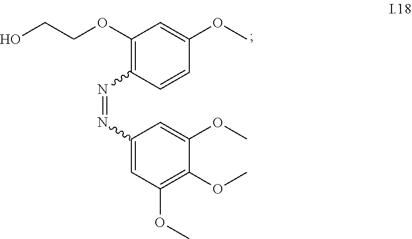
C1=C(OC)C=CC(N=NC2=CC(OC)=C(OC)C(OC)=C2)=C1OCCO
